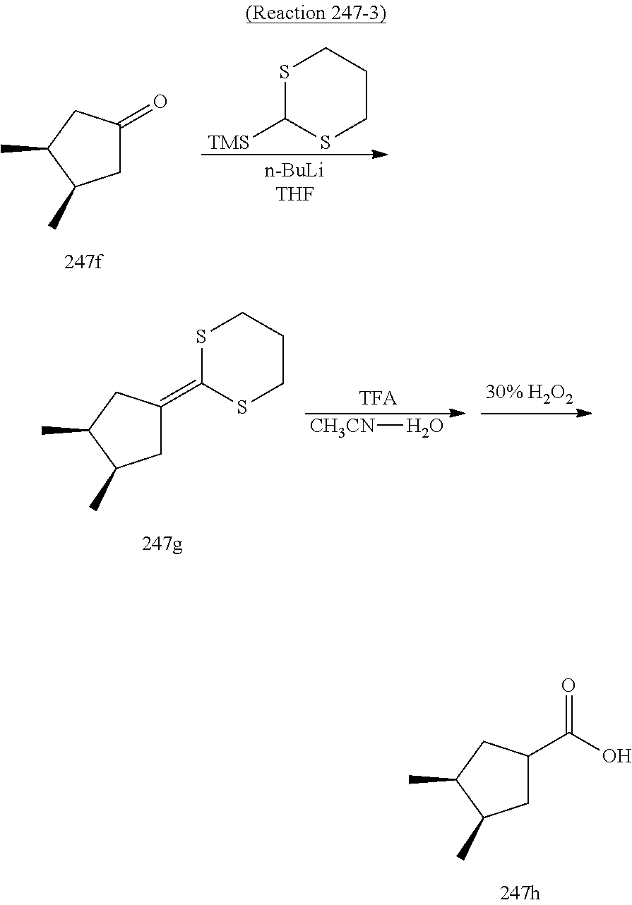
C1C(C(O)=O)CC(C)C1C.C1C(=O)CC(C)C1C.S1C([TMS])SCCC1.C1C(=C2SCCCS2)CC(C)C1C.[CH3CN]O
